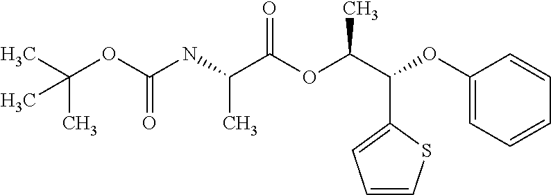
C(OC(NC(C(OC(C(C1=CC=CS1)OC1=CC=CC=C1)C)=O)C)=O)(C)(C)C
